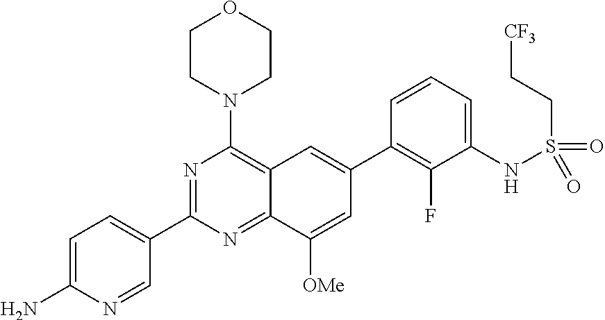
C12=NC(C3=CC=C(N)N=C3)=NC(N3CCOCC3)=C1C=C(C1=C(F)C(NS(CC[CF3])(=O)=O)=CC=C1)C=C2[OMe]
